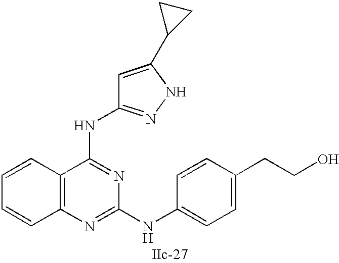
C12=C(N=C(NC3=CC=C(CCO)C=C3)N=C1NC1=NNC(C3CC3)=C1)C=CC=C2
